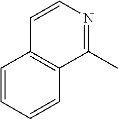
C1=CC=CC2=C1C=CN=C2C
